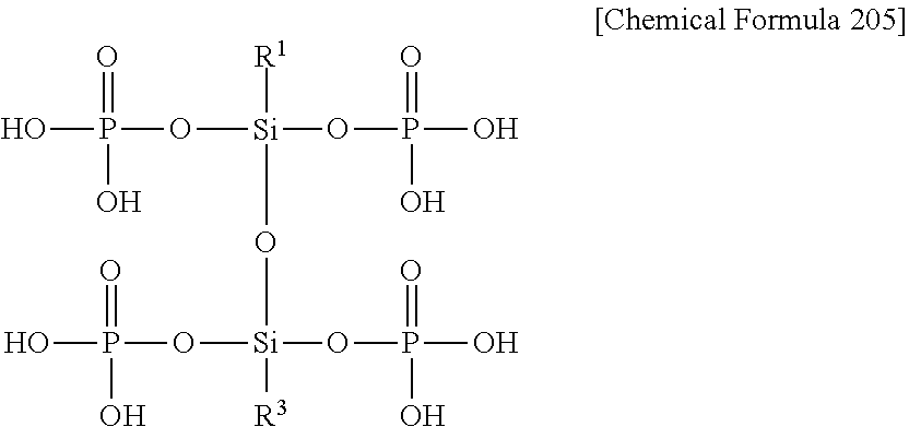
O([Si]([R1])(O[Si](OP(O)(=O)O)(OP(O)(=O)O)[R3])OP(O)(O)=O)P(O)(=O)O
